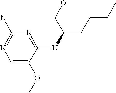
C1(N)=NC=C(OC)C(NC(CCCC)CO)=N1
